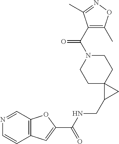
C12=C(C=C(C(NCC3CC34CCN(C(C3=C(C)ON=C3C)=O)CC4)=O)O1)C=CN=C2
